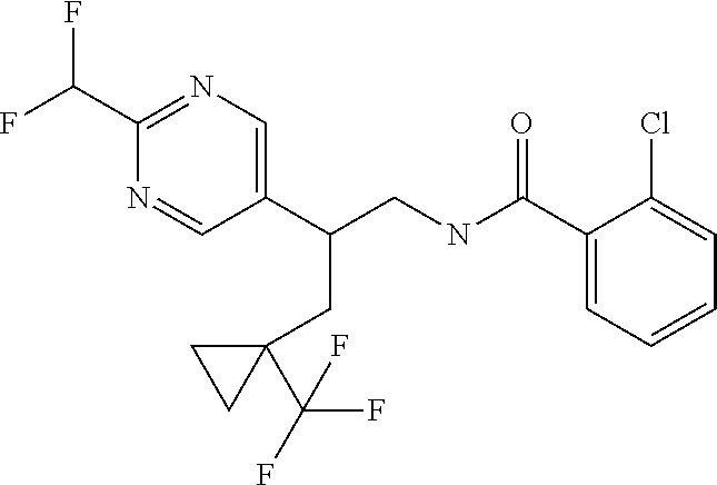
C1(C(CNC(C2=CC=CC=C2Cl)=O)CC2(C(F)(F)F)CC2)=CN=C(C(F)F)N=C1
